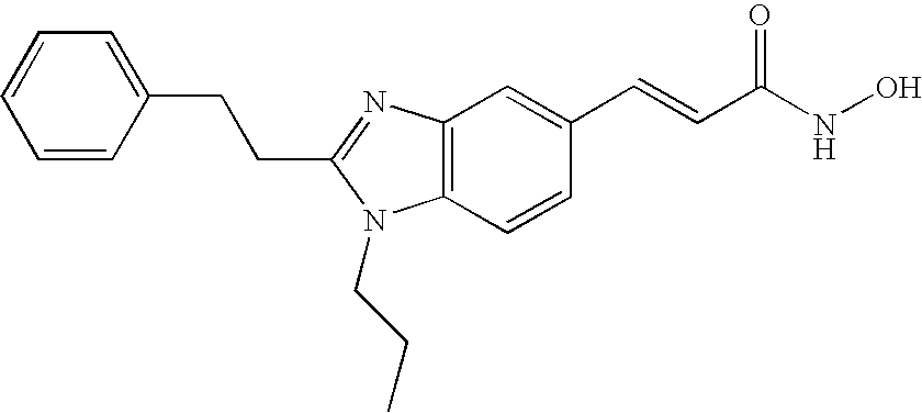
C(C1=NC2=C(C=CC(C=CC(NO)=O)=C2)N1CCC)CC1=CC=CC=C1
